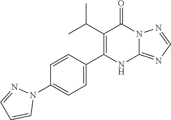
C1(C(C)C)=C(C2=CC=C(N3N=CC=C3)C=C2)NC2=NC=NN2C1=O
